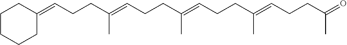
C1C(=CCCC(=CCCC(=CCCC(C)=CCCC(=O)C)C)C)CCCC1
